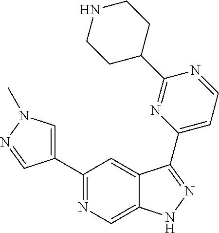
C1(C2=CN(C)N=C2)=NC=C2C(=C1)C(C1=CC=NC(C3CCNCC3)=N1)=NN2
